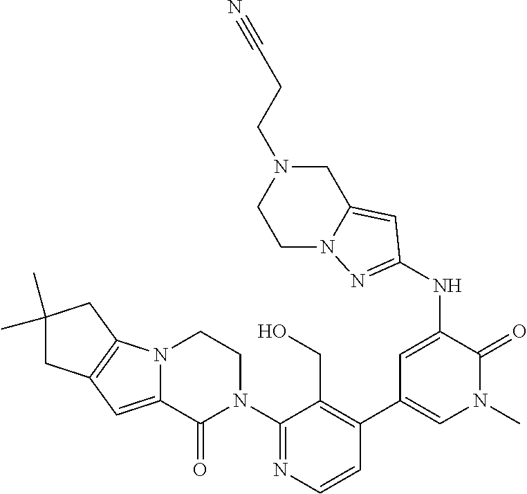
C1(N2CCN3C(=CC4=C3CC(C)(C)C4)C2=O)=NC=CC(C2=CN(C)C(=O)C(NC3=NN4C(=C3)CN(CCC#N)CC4)=C2)=C1CO
